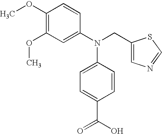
C1(OC)=C(OC)C=CC(N(CC2=CN=CS2)C2=CC=C(C(O)=O)C=C2)=C1
